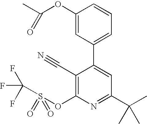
C1(OC(C)=O)=CC(C2=CC(C(C)(C)C)=NC(OS(C(F)(F)F)(=O)=O)=C2C#N)=CC=C1
